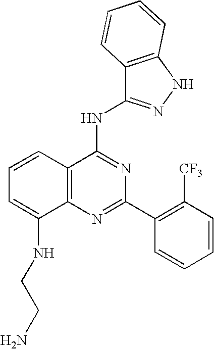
C12=C(N=C(C3=C([CF3])C=CC=C3)N=C1NC1=NNC3=C1C=CC=C3)C(NCCN)=CC=C2
